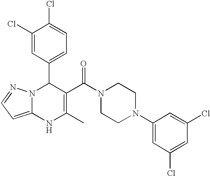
C1(Cl)=CC(C2N3C(=CC=N3)NC(C)=C2C(N2CCN(C3=CC(Cl)=CC(Cl)=C3)CC2)=O)=CC=C1Cl
